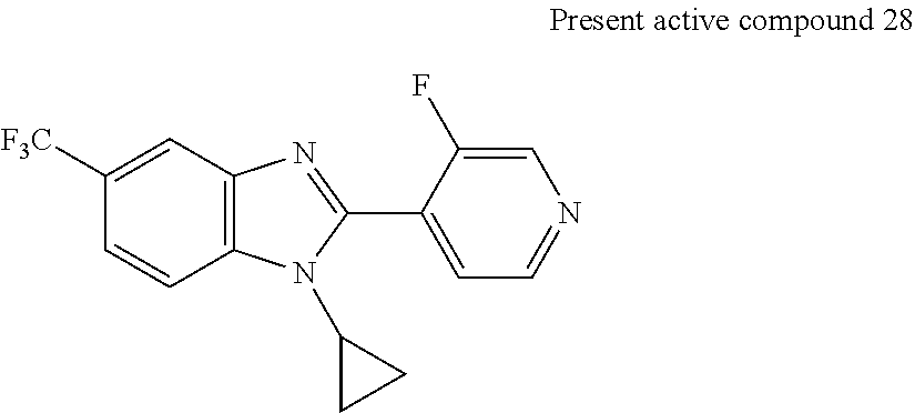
C12=C(C=C([F3C])C=C1)N=C(C1=CC=NC=C1F)N2C1CC1
